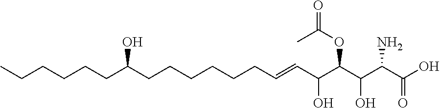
CCCCCCC(CCCCCCC=CC(C(C(C(C(O)=O)N)O)OC(C)=O)O)O
